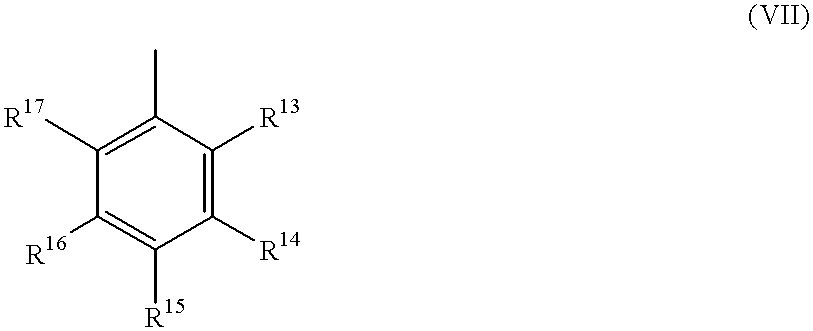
C1([R16])=C([R15])C([R14])=C([R13])C(C)=C1[R17]
